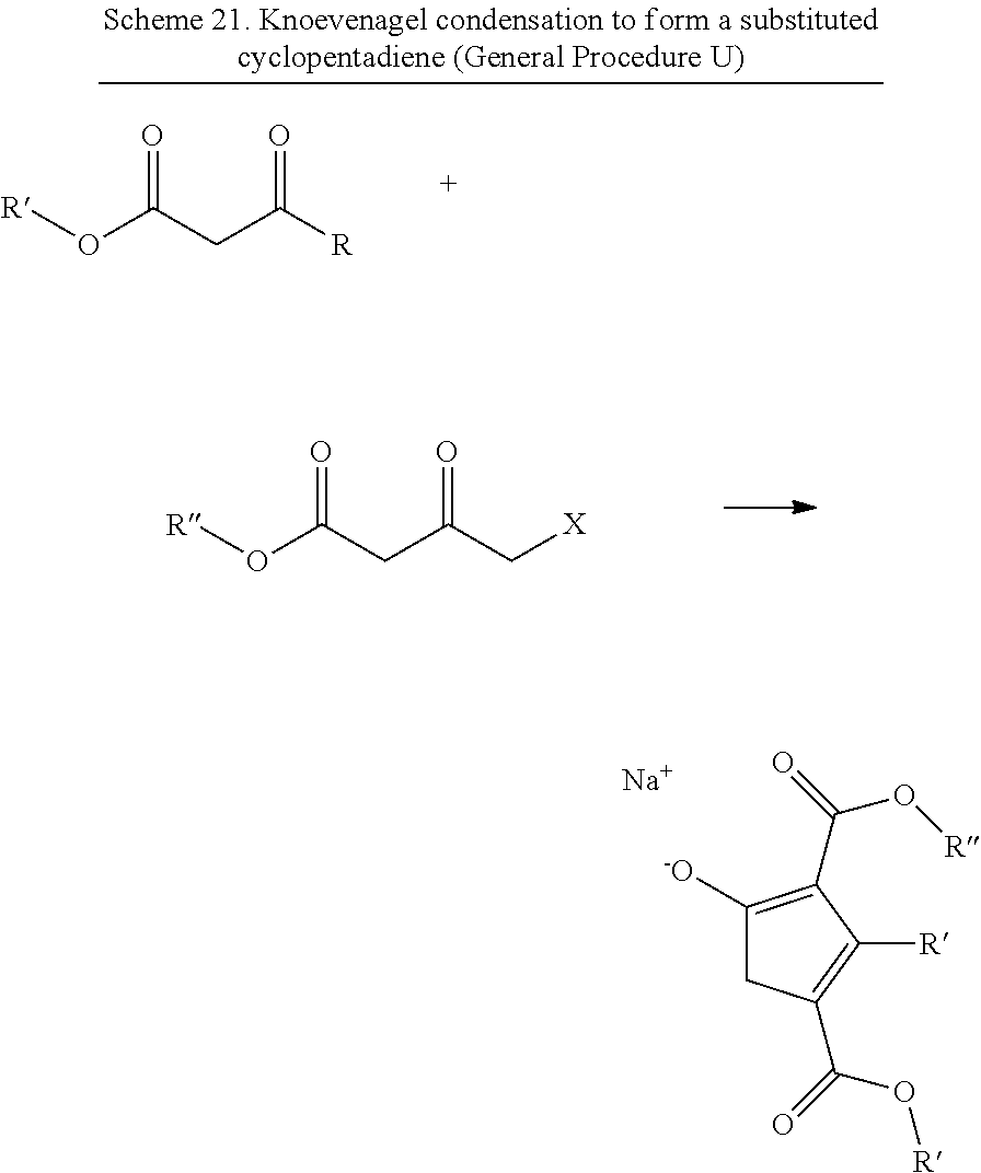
[R]OC(CC(C[X])=O)=O.C1([-O])=C(C(=O)O[R])C([R])=C(C(=O)O[R])C1.[Na].[R]OC(CC([R])=O)=O
